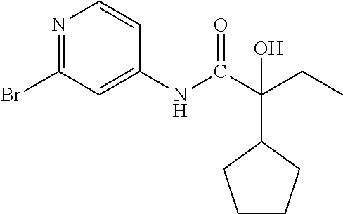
N1=C(Br)C=C(NC(C(CC)(C2CCCC2)O)=O)C=C1
